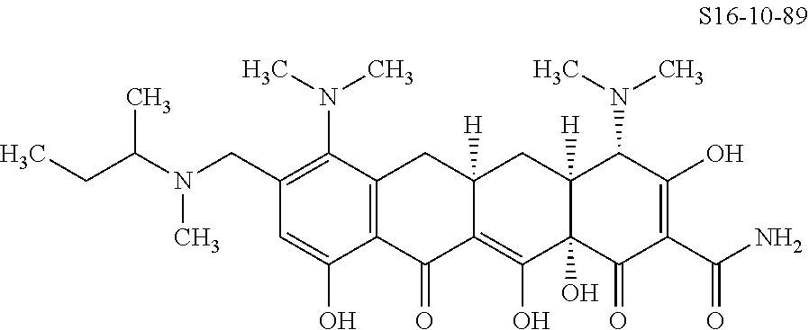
C12=C(C(N(C)C)=C(CN(C(C)CC)C)C=C1O)CC1([H])C(=C(O)C3(O)C([H])(C1)C(N(C)C)C(O)=C(C(=O)N)C3=O)C2=O
